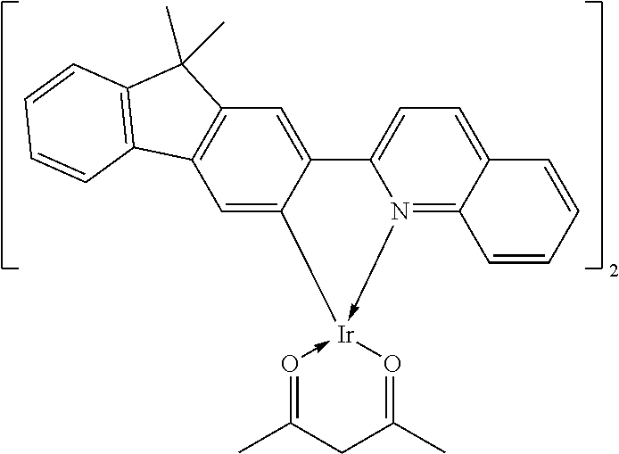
C1=C2C(=CC3=C1C1=C(C3(C)C)C=CC=C1)C1=CC=C3C(=N1->[Ir]21-O=C(C)CC(C)=O1)C=CC=C3
